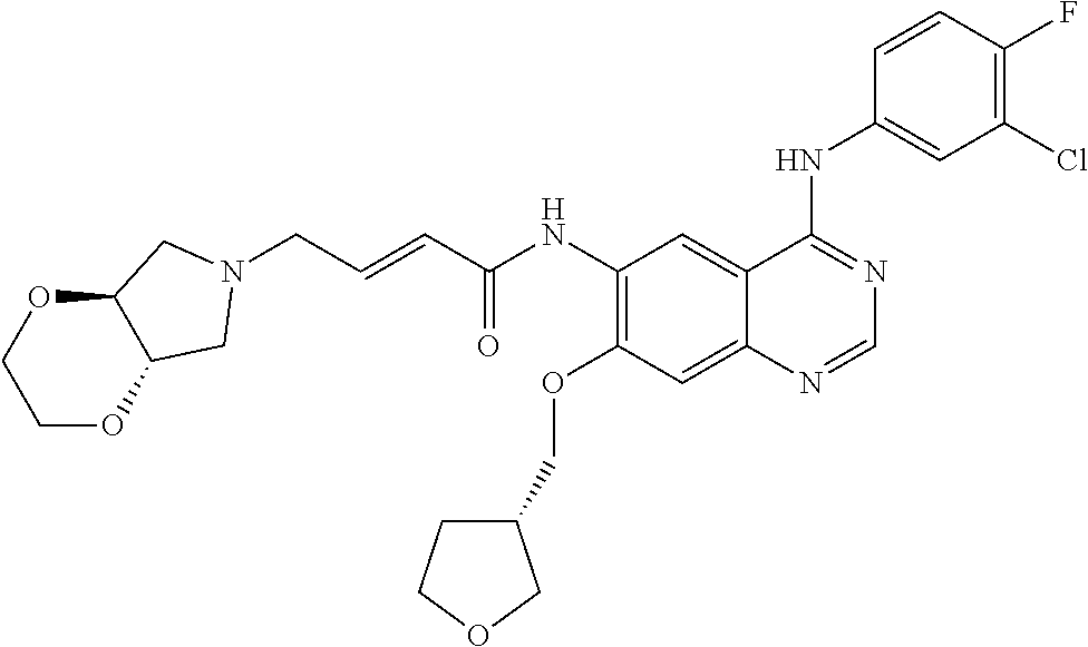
C1OC2C(OC1)CN(CC=CC(NC1=C(OCC3CCOC3)C=C3C(=C1)C(NC1=CC(Cl)=C(F)C=C1)=NC=N3)=O)C2
